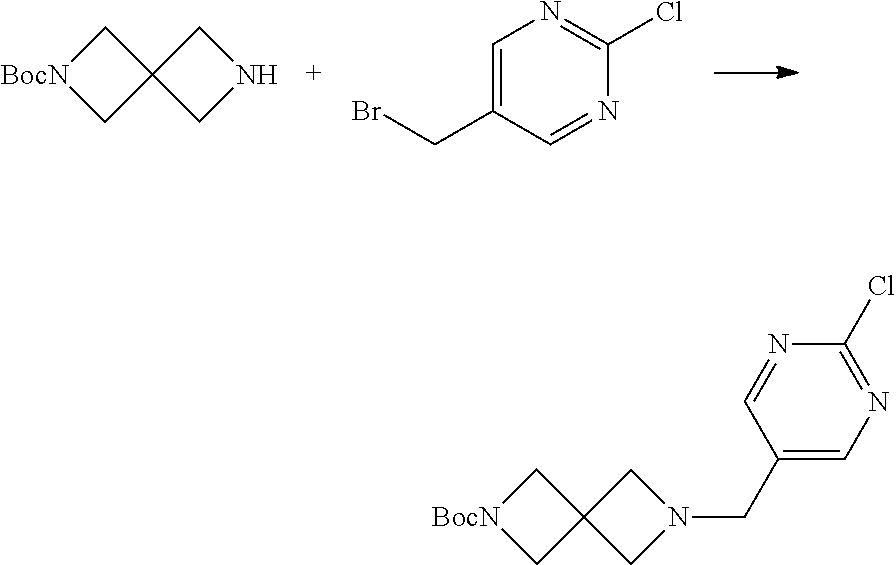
[BocN]1CC2(C1)CNC2.C1=C(CBr)C=NC(Cl)=N1.[BocN]1CC2(C1)CN(CC1=CN=C(Cl)N=C1)C2
